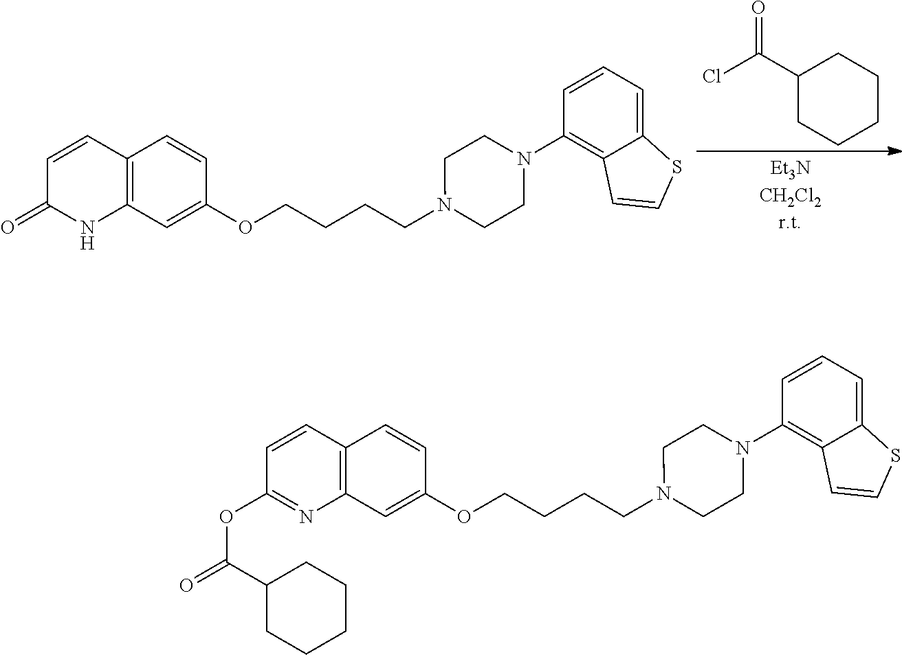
C1=CC2=C(NC1=O)C=C(OCCCCN1CCN(C3=C4C(=CC=C3)SC=C4)CC1)C=C2.C1(C(Cl)=O)CCCCC1.C1=CC2=C(N=C1OC(C1CCCCC1)=O)C=C(OCCCCN1CCN(C3=C4C(=CC=C3)SC=C4)CC1)C=C2
